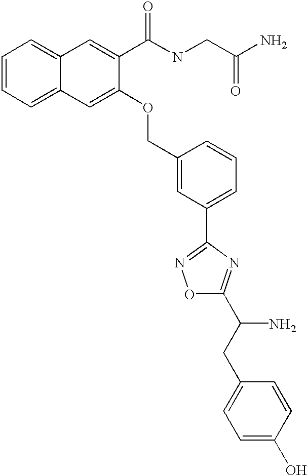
C1=CC=C2C(=C1)C=C(C(NCC(N)=O)=O)C(OCC1=CC(C3=NOC(C(CC4=CC=C(O)C=C4)N)=N3)=CC=C1)=C2
